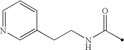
C(NC(=O)C)CC1=CN=CC=C1
